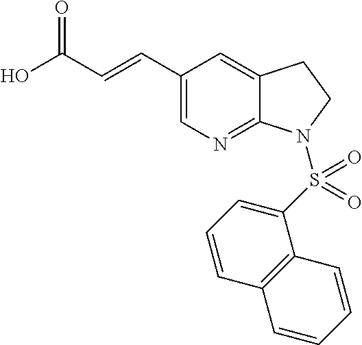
OC(C=CC1=CN=C2C(=C1)CCN2S(C1=CC=CC2=C1C=CC=C2)(=O)=O)=O
